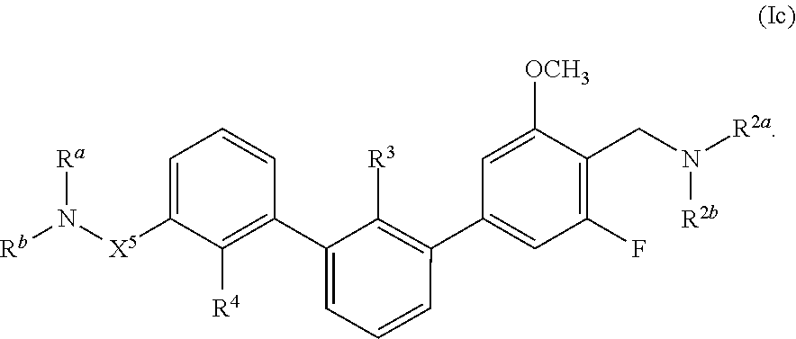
N([R2b])(CC1=C(F)C=C(C2=C([R3])C(C3=C([R4])C([X5]N([Rb])[Ra])=CC=C3)=CC=C2)C=C1[OCH3])[R2a]
